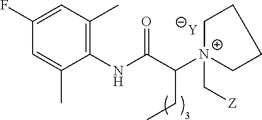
[Y].C1=C(C)C(NC(C([N+]2(C[Z])CCCC2)CC)=O)=C(C)C=C1F
